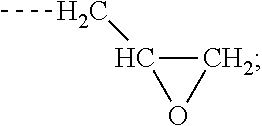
C1C(CC)O1
